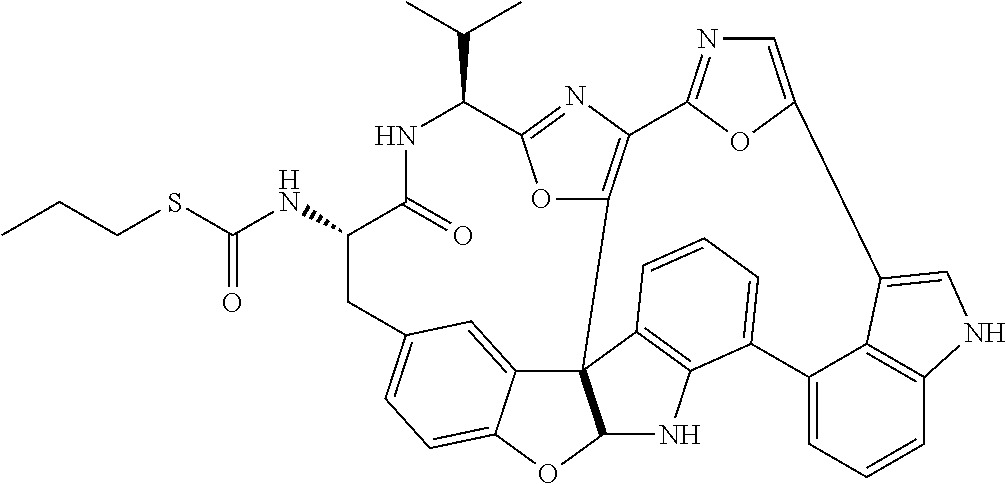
C(=O)(NC1C(=O)NC(C(C)C)C2=NC3=C(O2)C24C5=CC(=CC=C5OC2NC2=C4C=CC=C2C2=CC=CC4=C2C(=CN4)C2=CN=C3O2)C1)SCCC
